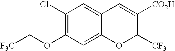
C1(Cl)=C(OC[F3C])C=C2C(=C1)C=C([CO2H])C([CF3])O2
